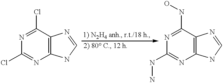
C12=C(C(Cl)=NC(Cl)=N1)N=CN2.C12=C(C(NO)=NC(NN)=N1)N=CN2
